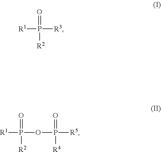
[R1]P([R3])(=O)[R2].[R1]P(=O)([R2])OP([R5])(=O)[R4]
